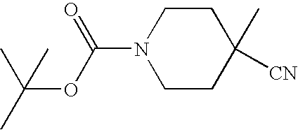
N1(C(OC(C)(C)C)=O)CCC(C)([CN])CC1
